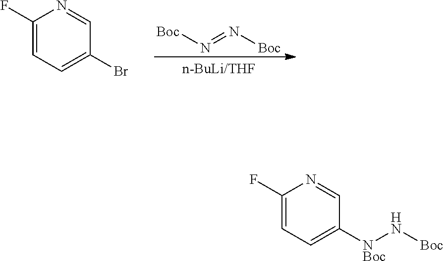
C1(F)=CC=C(Br)C=N1.[Boc]N=N[Boc].C1(F)=CC=C([NBoc]N[Boc])C=N1
